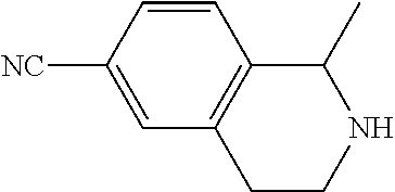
C1=CC([NC])=CC2=C1C(C)NCC2
